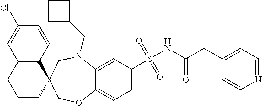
C12=C(C=CC(Cl)=C1)C1(CCC2)COC2=CC=C(S(=O)(=O)NC(CC3=CC=NC=C3)=O)C=C2N(CC2CCC2)C1
